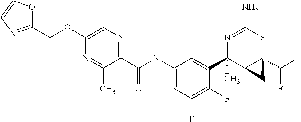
N1=C(N)SC2(C(F)F)C(C1(C1=CC(NC(C3=NC=C(OCC4=NC=CO4)N=C3C)=O)=CC(F)=C1F)C)C2
